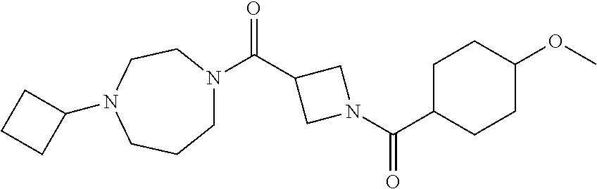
C1N(C(C2CN(C(C3CCC(OC)CC3)=O)C2)=O)CCN(C2CCC2)CC1
